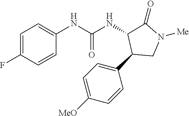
C1=C(F)C=CC(NC(NC2C(=O)N([Me])CC2C2=CC=C([MeO])C=C2)=O)=C1
